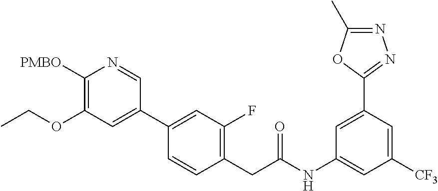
C1([CF3])=CC(C2=NN=C(C)O2)=CC(NC(CC2=C(F)C=C(C3=CC(OCC)=C([PMBO])N=C3)C=C2)=O)=C1
